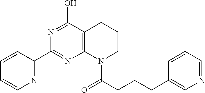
C1(C2=NC=CC=C2)=NC2=C(C(O)=N1)CCCN2C(=O)CCCC1=CN=CC=C1
